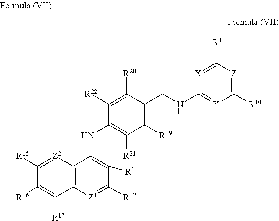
C1([R21])=C(NC2=C([R13])C([R12])=[Z1]C3=C2[Z2]=C([R15])C([R16])=C3[R17])C([R22])=C([R20])C(CNC2=[Y]C([R10])=[Z]C([R11])=[X]2)=C1[R19]
